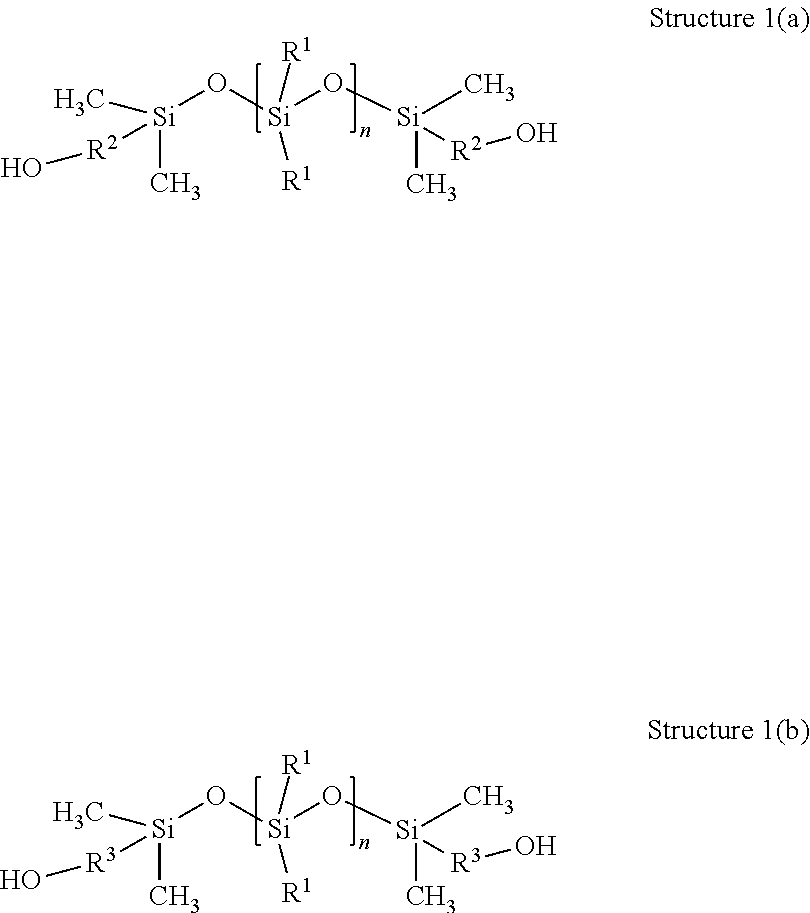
[Si](O[Si](O[Si]([R2]O)(C)C)([R1])[R1])(C)(C)[R2]O.[Si](O[Si](O[Si]([R3]O)(C)C)([R1])[R1])(C)(C)[R3]O
